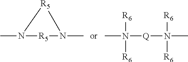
N1(C)[R5]N(C)[R5]1.CN([R6])([R6])[Q]N([R6])([R6])C
